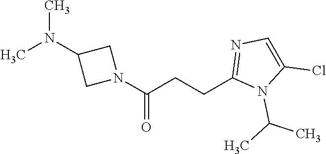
CN(C1CN(C(CCC2=NC=C(Cl)N2C(C)C)=O)C1)C
